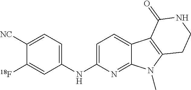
C1=C(NC2=CC=C([NC])C([18F])=C2)N=C2C(=C1)C1=C(N2C)CCNC1=O
